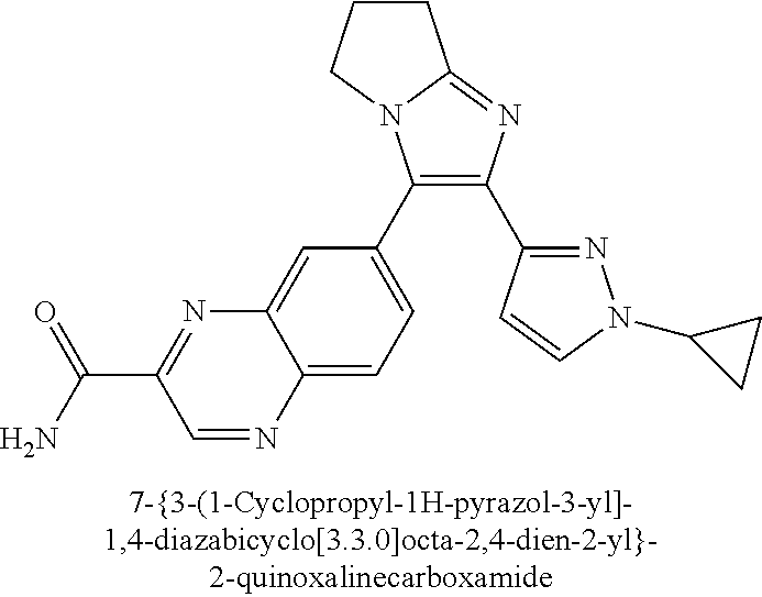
C1(C2=CC=C3C(=C2)N=C(C(N)=O)C=N3)=C(C2=NN(C3CC3)C=C2)N=C2N1CCC2
